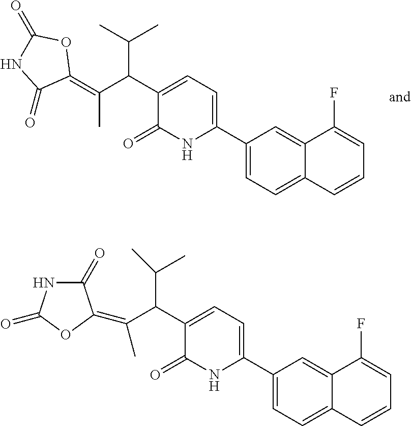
C1(C2=CC=C(C(C(=C3OC(=O)NC3=O)C)C(C)C)C(=O)N2)=CC=C2C(=C1)C(F)=CC=C2.C1(C2=CC=C(C(C(C)=C3C(=O)NC(=O)O3)C(C)C)C(=O)N2)=CC=C2C(=C1)C(F)=CC=C2
